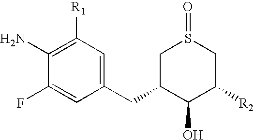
C1(F)=CC(CC2C(O)C([R2])CS(=O)C2)=CC([R1])=C1N
